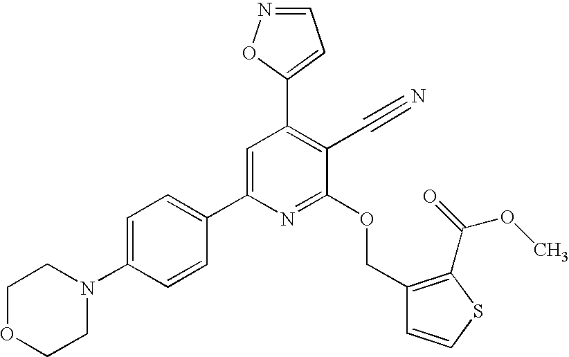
C1OCCN(C2=CC=C(C3=CC(C4=CC=NO4)=C(C#N)C(OCC4=C(C(=O)OC)SC=C4)=N3)C=C2)C1
